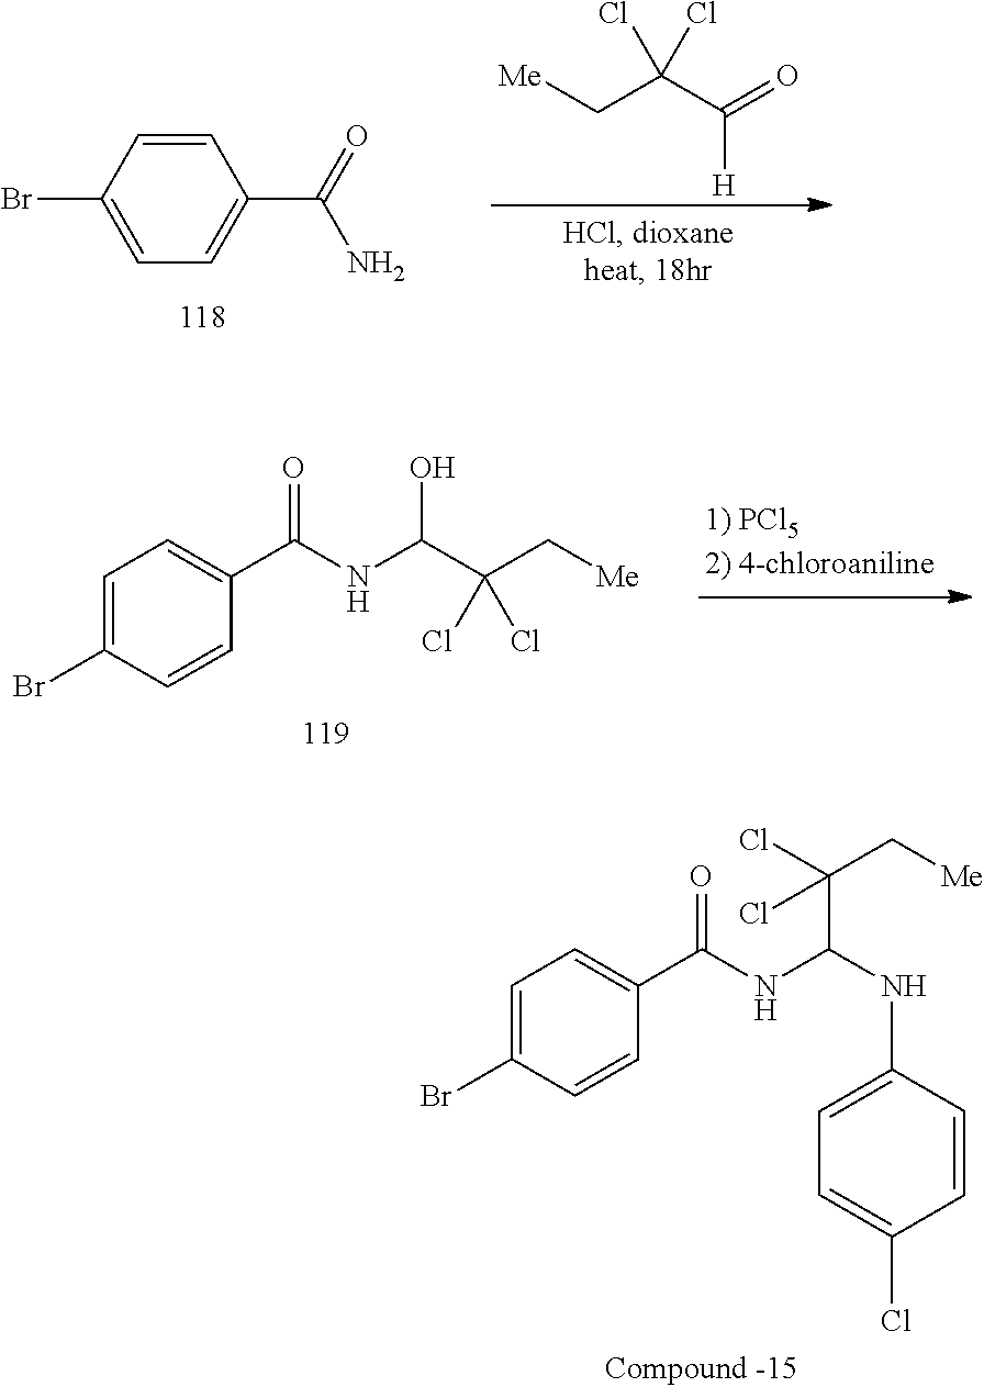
C1=C(Br)C=CC(C(NC(NC2=CC=C(Cl)C=C2)C(C[Me])(Cl)Cl)=O)=C1.C1=CC(Br)=CC=C1C(=O)N.C([H])(C(C[Me])(Cl)Cl)=O.C1=C(Br)C=CC(C(NC(C(C[Me])(Cl)Cl)O)=O)=C1
